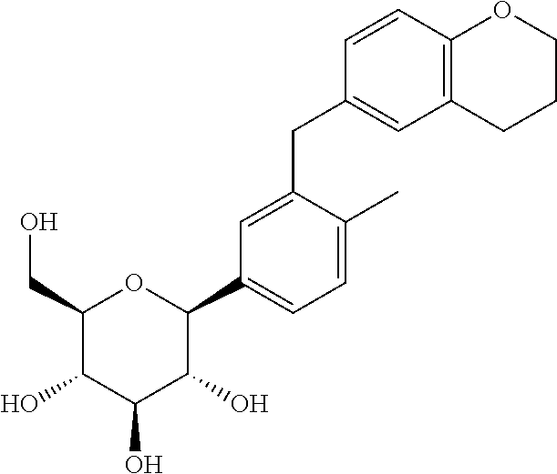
C1(CO)C(O)C(O)C(O)C(C2=CC=C(C)C(CC3=CC4=C(C=C3)OCCC4)=C2)O1
